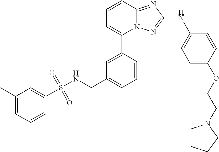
C1=CC2=NC(NC3=CC=C(OCCN4CCCC4)C=C3)=NN2C(C2=CC(CNS(C3=CC(C)=CC=C3)(=O)=O)=CC=C2)=C1
